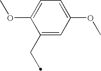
C1(CC)=CC(OC)=CC=C1OC
